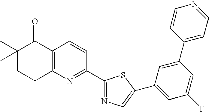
C1(C)(C)CCC2=C(C1=O)C=CC(C1=NC=C(C3=CC(F)=CC(C4=CC=NC=C4)=C3)S1)=N2
